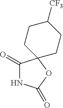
C1(=O)NC(=O)OC12CCC([CF3])CC2
